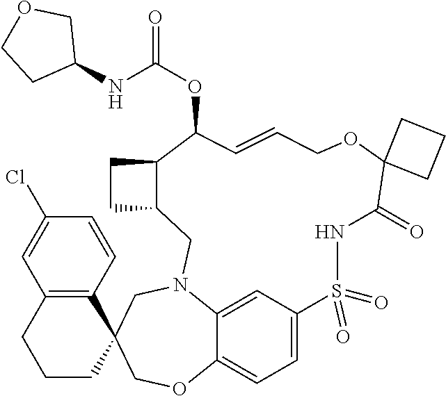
C1=C2C=C3C(=C1)OCC1(CN3CC3C(CC3)C(OC(=O)NC3COCC3)C=CCOC3(C(=O)NS2(=O)=O)CCC3)C2=C(CCC1)C=C(Cl)C=C2
